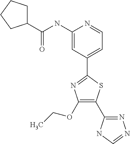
C1=C(C2=NC(OCC)=C(C3=NN=CN3)S2)C=C(NC(C2CCCC2)=O)N=C1
